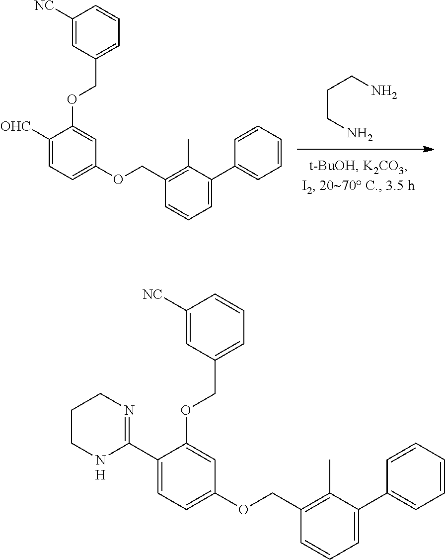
C(CN)CN.C1([NC])=CC(COC2=CC(OCC3=C(C)C(C4=CC=CC=C4)=CC=C3)=CC=C2[OHC])=CC=C1.C1([NC])=CC(COC2=CC(OCC3=C(C)C(C4=CC=CC=C4)=CC=C3)=CC=C2C2=NCCCN2)=CC=C1.[H]
